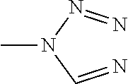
CN(C=N)N=N
